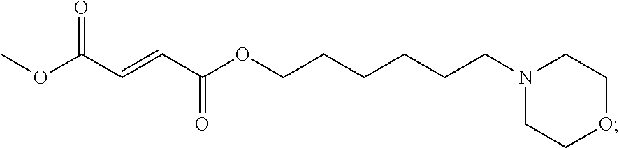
N1(CCCCCCOC(C=CC(OC)=O)=O)CCOCC1
